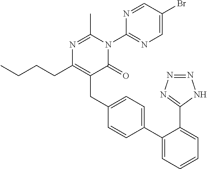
CCCCC1=C(CC2=CC=C(C3=CC=CC=C3C3=NN=NN3)C=C2)C(=O)N(C2=NC=C(Br)C=N2)C(C)=N1
